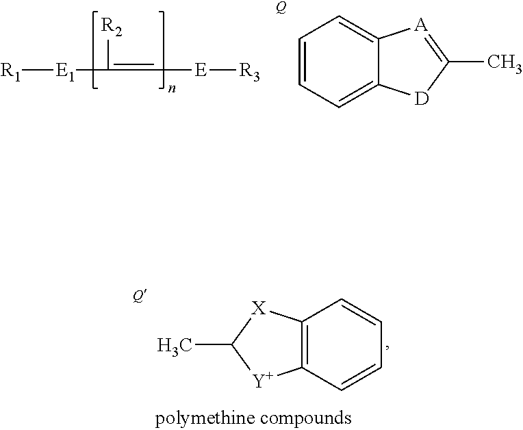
[Q].C12=C(C=CC=C1)[Y]C(C)[X]2.C1=CC=C2C(=C1)[A]=C(C)[D]2.[Q].[R1][E1]C([R2])=C[E][R3]
